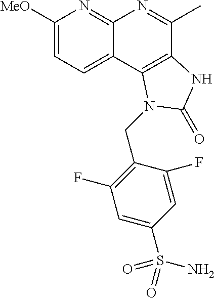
C1([MeO])=CC=C2C(=N1)N=C(C)C1=C2N(CC2=C(F)C=C(S(N)(=O)=O)C=C2F)C(=O)N1
